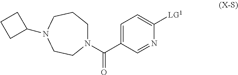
N1(C(C2=CC=C([LG1])N=C2)=O)CCCN(C2CCC2)CC1
